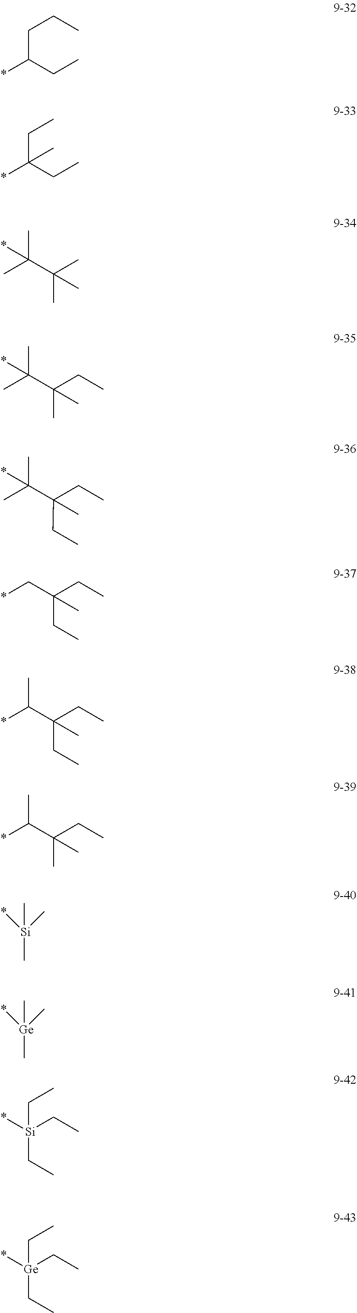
C(C(CC)*)CC.CCC(CC)(*)C.*C(C)(C)C(C)(C)C.*C(C)(C)C(C)(C)CC.*C(C)(C)C(C)(CC)CC.C(*)C(CC)(C)CC.C(*)(C(CC)(C)CC)C.C(*)(C(C)(C)CC)C.C[Si](C)(*)C.C[Ge](C)(*)C.C([Si](CC)(CC)*)C.C([Ge](CC)(CC)*)C
